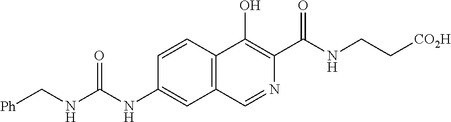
C(NC(=O)NC1=CC2=C(C=C1)C(O)=C(C(NCC[CO2H])=O)N=C2)[Ph]
